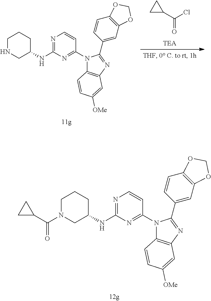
C(=O)(C1CC1)Cl.N1(C2=NC(NC3CCCNC3)=NC=C2)C2=C(N=C1C1=CC3=C(C=C1)OCO3)C=C([OMe])C=C2.N1(C2=NC(NC3CCCN(C(C4CC4)=O)C3)=NC=C2)C2=C(N=C1C1=CC3=C(C=C1)OCO3)C=C([OMe])C=C2
